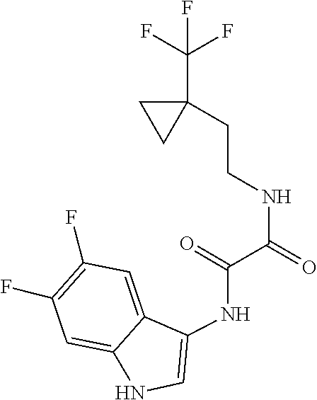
C(=O)(C(NCCC1(C(F)(F)F)CC1)=O)NC1=CNC2=CC(F)=C(F)C=C21
